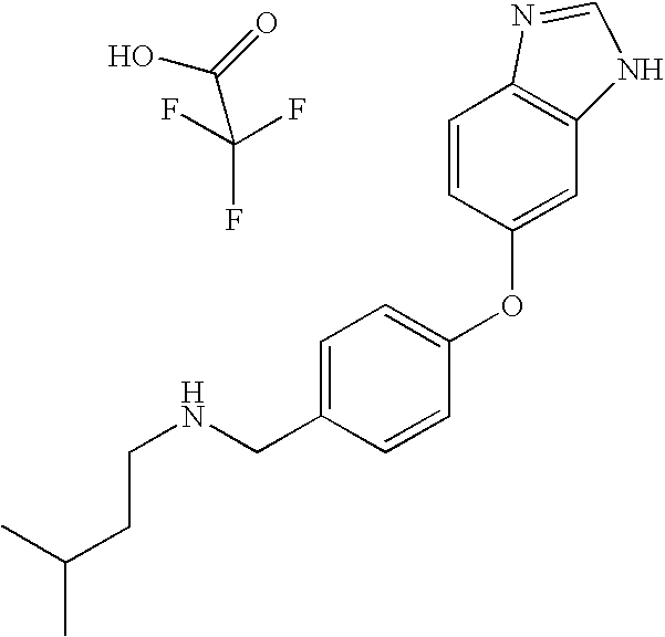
CC(CCNCC1=CC=C(OC2=CC3=C(C=C2)N=CN3)C=C1)C.OC(=O)C(F)(F)F
